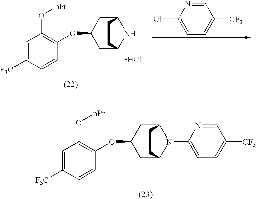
C1=C([F3C])C=CC(OC2CC3N(C4=CC=C([CF3])C=N4)C(C2)CC3)=C1O[nPr].C1=C([F3C])C=CC(OC2CC3NC(C2)CC3)=C1O[nPr].Cl.C1=NC(Cl)=CC=C1[CF3]
